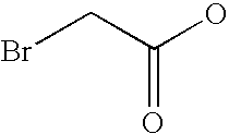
BrCC(O)=O
